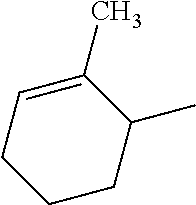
C1CC(C)C(C)=CC1
